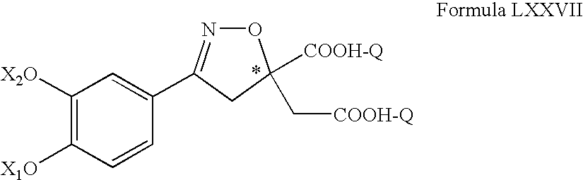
C1([X2O])=C([X1O])C=CC(C2=NOC([COOH-Q])(C[COOH-Q])C2)=C1
